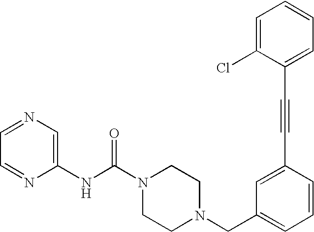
N(C(N1CCN(CC2=CC=CC(C#CC3=CC=CC=C3Cl)=C2)CC1)=O)C1=CN=CC=N1
